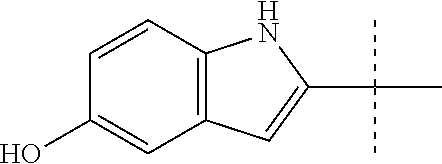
C12=C(C=C(O)C=C1)C=C(C(C)(C)C)N2
